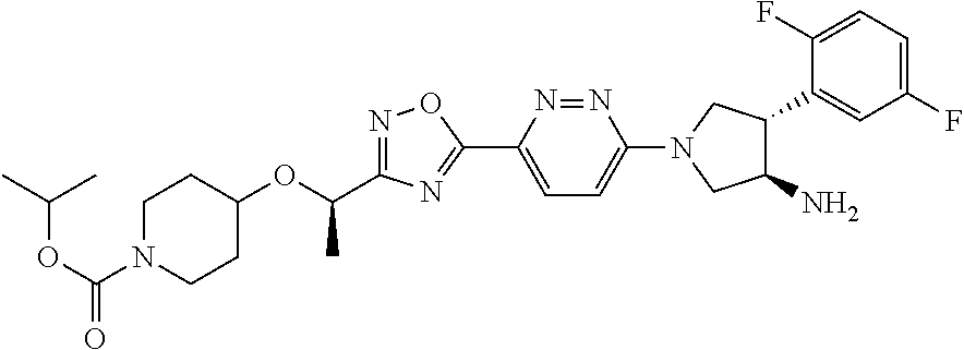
C1N(C(OC(C)C)=O)CCC(OC(C2=NOC(C3=CC=C(N4CC(N)C(C5=CC(F)=CC=C5F)C4)N=N3)=N2)C)C1
